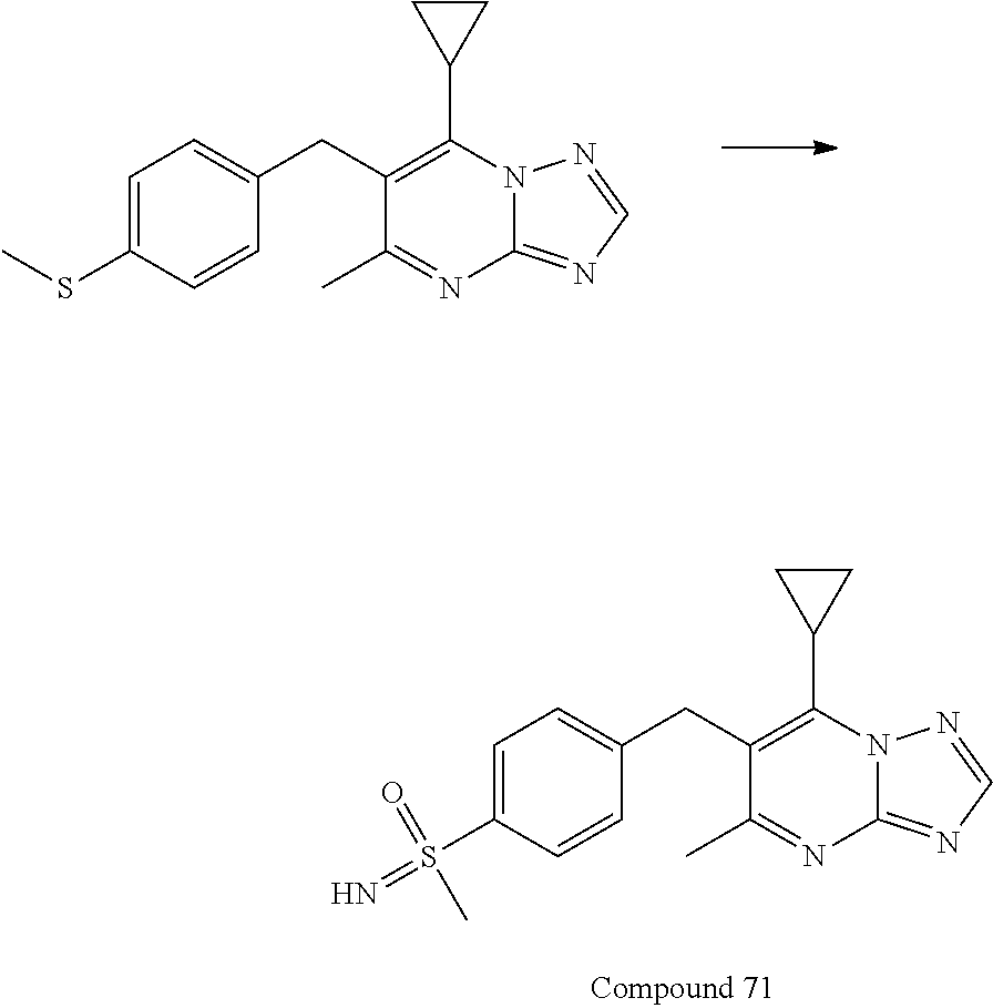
C1=C(SC)C=CC(CC2=C(C3CC3)N3C(=NC=N3)N=C2C)=C1.C1=C(S(=N)(C)=O)C=CC(CC2=C(C3CC3)N3C(=NC=N3)N=C2C)=C1
